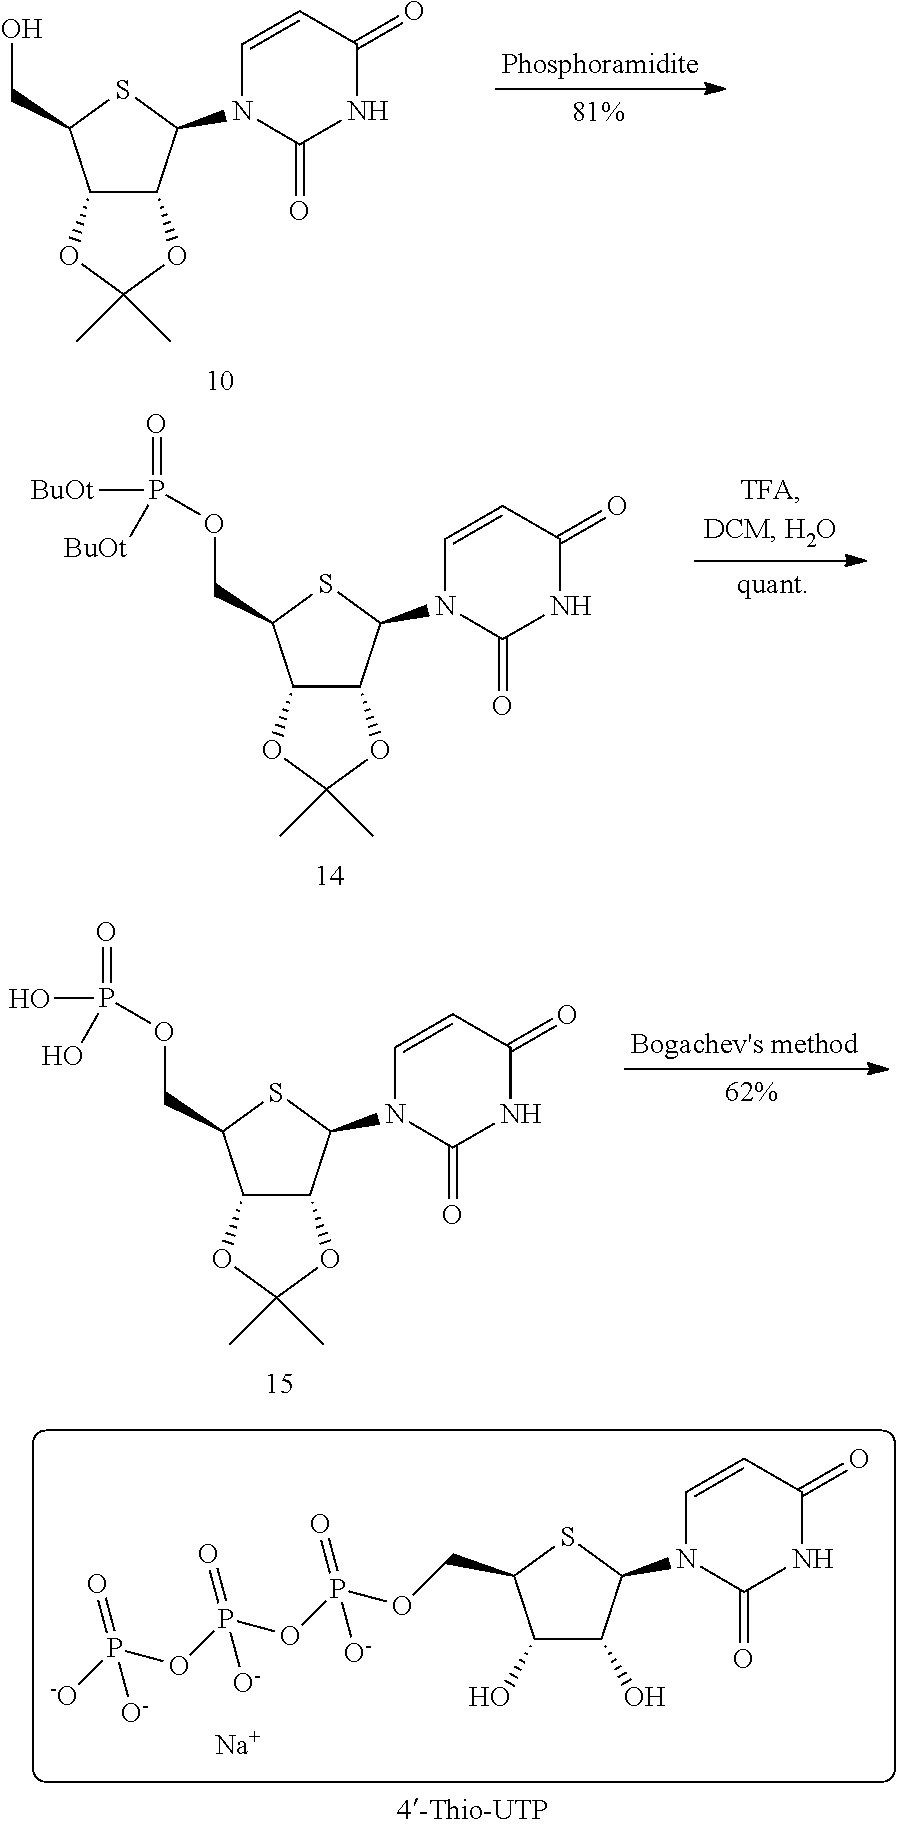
C12C(C(N3C=CC(=O)NC3=O)SC1CO)OC(C)(C)O2.C12C(C(N3C=CC(=O)NC3=O)SC1COP([BuOt])(=O)[BuOt])OC(C)(C)O2.C12C(C(N3C=CC(=O)NC3=O)SC1COP(O)(=O)O)OC(C)(C)O2.C1(O)C(O)C(N2C=CC(=O)NC2=O)SC1COP(=O)([O-])OP(=O)([O-])OP([-O])(=O)[O-].[Na]
